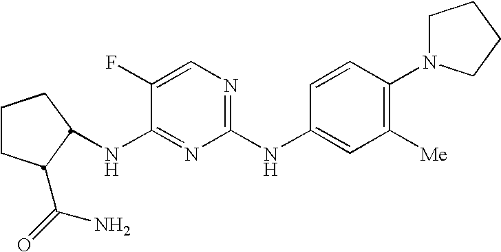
C1CC(C(=O)N)C(NC2=NC(NC3=CC([Me])=C(N4CCCC4)C=C3)=NC=C2F)C1
